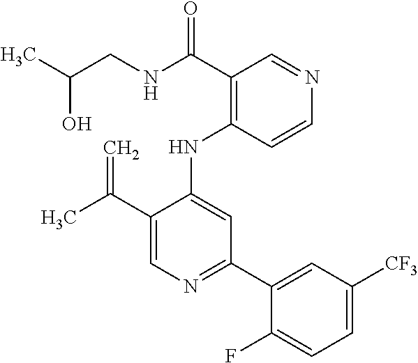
C(C1=CN=C(C2=CC([CF3])=CC=C2F)C=C1NC1=C(C(=O)NCC(O)C)C=NC=C1)(C)=C
